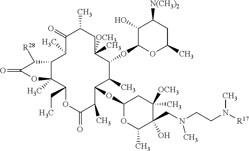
C1(=O)C(C)C2C(C)(C(CC)OC(=O)C(C)C(OC3OC(C)C(O)(CN(CCN([R17])C)C)C(C)([OCH3])C3)C(C)C(OC3OC(C)CC([N(CH3)2])C3O)C([OCH3])(C)CC1C)OC(=O)C2[R28]
